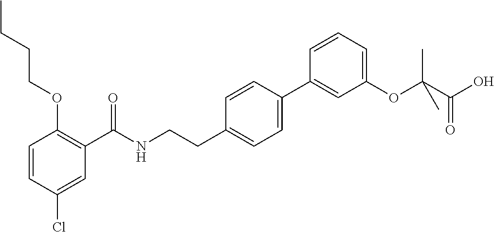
C1=CC(Cl)=CC(C(NCCC2=CC=C(C3=CC(OC(C(O)=O)(C)C)=CC=C3)C=C2)=O)=C1OCCCC
